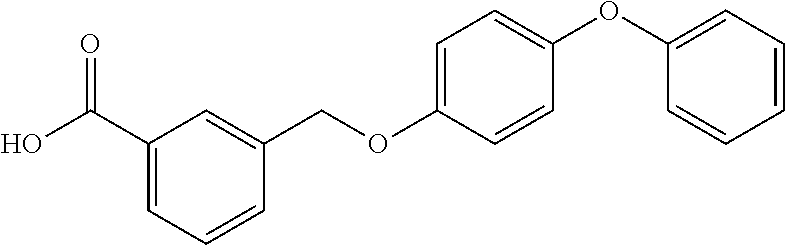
C1(C(O)=O)=CC=CC(COC2=CC=C(OC3=CC=CC=C3)C=C2)=C1
